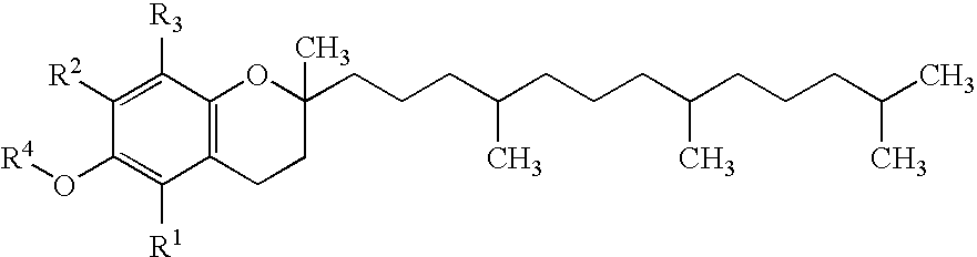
C12=C(C([R3])=C([R2])C(O[R4])=C1[R1])OC(CCCC(CCCC(CCCC(C)C)C)C)(C)CC2
